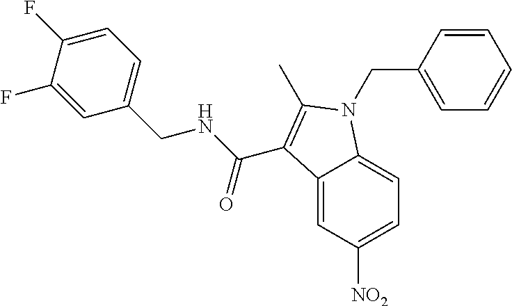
C12=CC([NO2])=CC=C1N(CC1=CC=CC=C1)C(C)=C2C(NCC1=CC=C(F)C(F)=C1)=O
